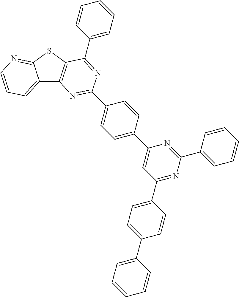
C1=C(C2=CC(C3=CC=C(C4=CC=CC=C4)C=C3)=NC(C3=CC=CC=C3)=N2)C=CC(C2=NC3=C(SC4=NC=CC=C34)C(C3=CC=CC=C3)=N2)=C1
